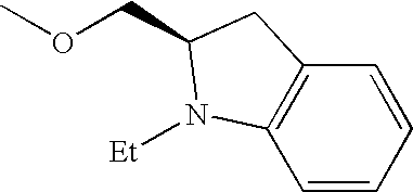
C(OC)C1CC2=C(C=CC=C2)N1[Et]
